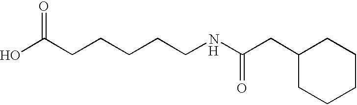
OC(CCCCCNC(CC1CCCCC1)=O)=O.[H]
